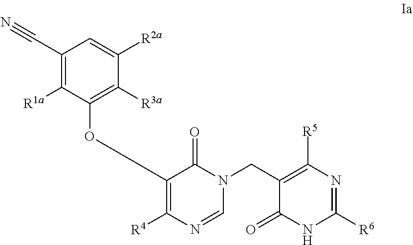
C1(C#N)=C([R1a])C(OC2=C([R4])N=CN(CC3=C([R5])N=C([R6])NC3=O)C2=O)=C([R3a])C([R2a])=C1
